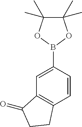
C1(B2OC(C)(C)C(C)(C)O2)=CC2=C(C=C1)CCC2=O
